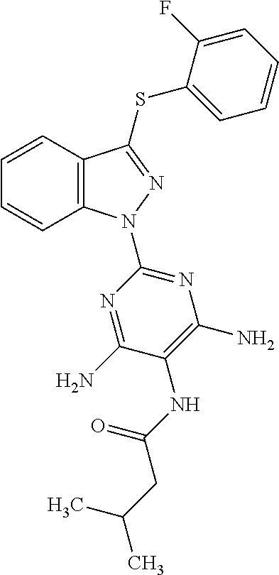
C1=CC2=C(C=C1)N(C1=NC(N)=C(NC(CC(C)C)=O)C(N)=N1)N=C2SC1=CC=CC=C1F
